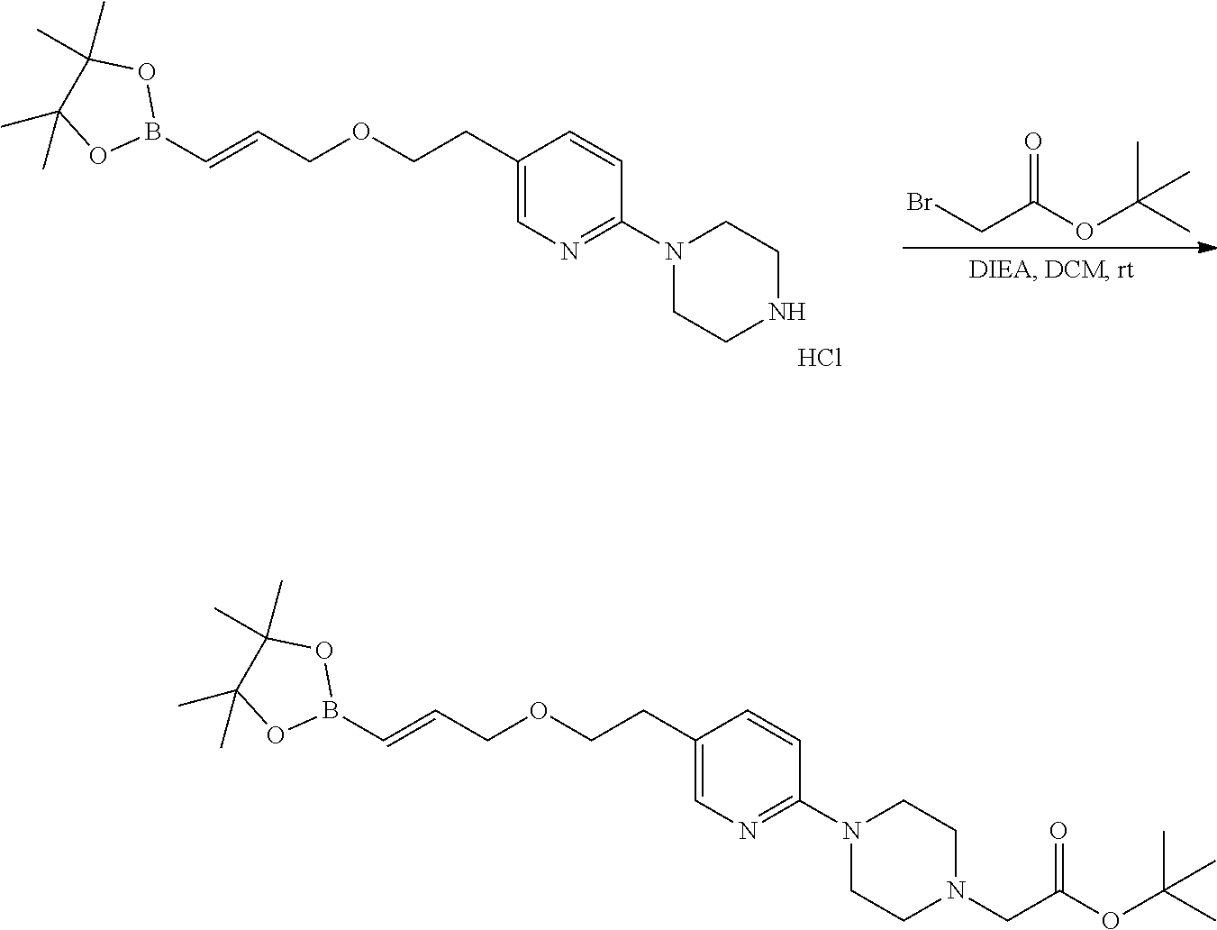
C(C(OC(C)(C)C)=O)Br.C1(CCOCC=CB2OC(C)(C)C(C)(C)O2)=CN=C(N2CCNCC2)C=C1.Cl.C1(CCOCC=CB2OC(C)(C)C(C)(C)O2)=CN=C(N2CCN(CC(OC(C)(C)C)=O)CC2)C=C1
